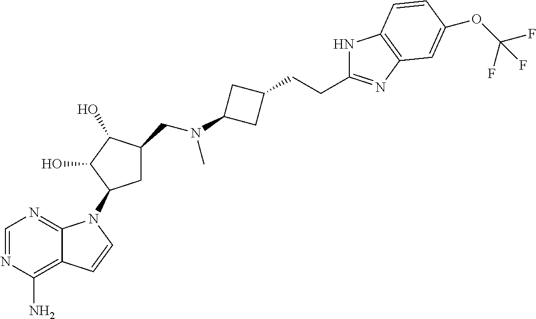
N1=C2C(=C(N)N=C1)C=CN2C1CC(CN(C)C2CC(CCC3=NC4=C(N3)C=CC(OC(F)(F)F)=C4)C2)C(O)C1O
